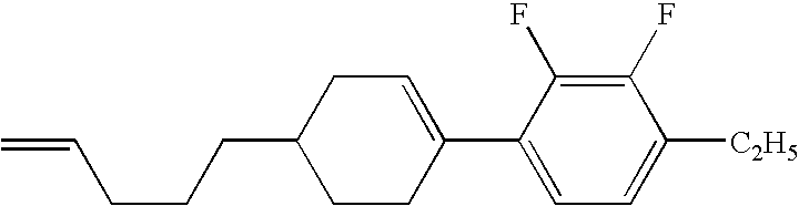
C1(F)=C(F)C(C2=CCC(CCCC=C)CC2)=CC=C1[C2H5]
